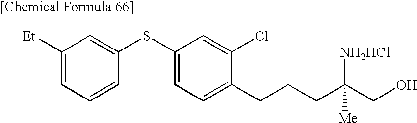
C1([Et])=CC=CC(SC2=CC=C(CCCC(CO)([NH2HCl])[Me])C(Cl)=C2)=C1
